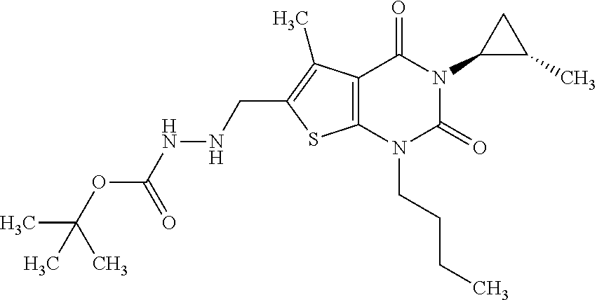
C12=C(N(CCCC)C(=O)N(C3C(C)C3)C1=O)SC(CNNC(OC(C)(C)C)=O)=C2C
